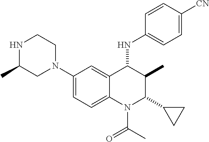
C1(N2CCNC(C)C2)=CC=C2C(=C1)C(NC1=CC=C([CN])C=C1)C(C)C(C1CC1)N2C(C)=O
